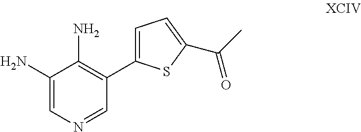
C1(N)=CN=CC(C2=CC=C(C(C)=O)S2)=C1N
